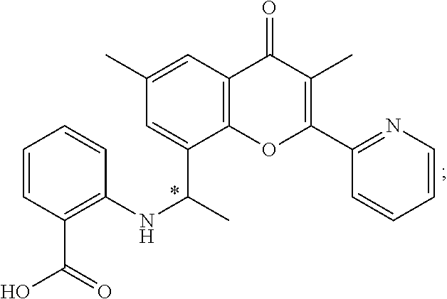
N(C1=C(C(=O)O)C=CC=C1)C(C1=CC(C)=CC2=C1OC(C1=NC=CC=C1)=C(C)C2=O)C
